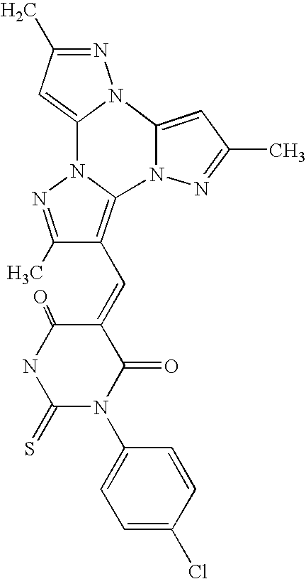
N1=C(C)C=C2N1C1=CC(C)=NN1C1=C(C=C3C(=O)NC(=S)N(C4=CC=C(Cl)C=C4)C3=O)C(C)=NN21
